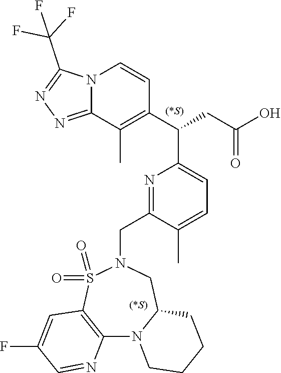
N12C(=NN=C1C(F)(F)F)C(C)=C(C(CC(O)=O)C1=CC=C(C)C(CN3S(=O)(=O)C4=C(N5C(C3)CCCC5)N=CC(F)=C4)=N1)C=C2
